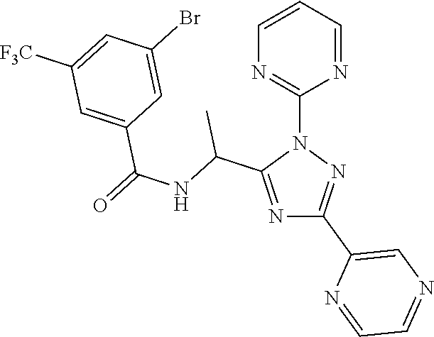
N1=C(C(NC(=O)C2=CC([F3C])=CC(Br)=C2)C)N(C2=NC=CC=N2)N=C1C1=CN=CC=N1
